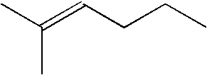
CCCC=C(C)C
